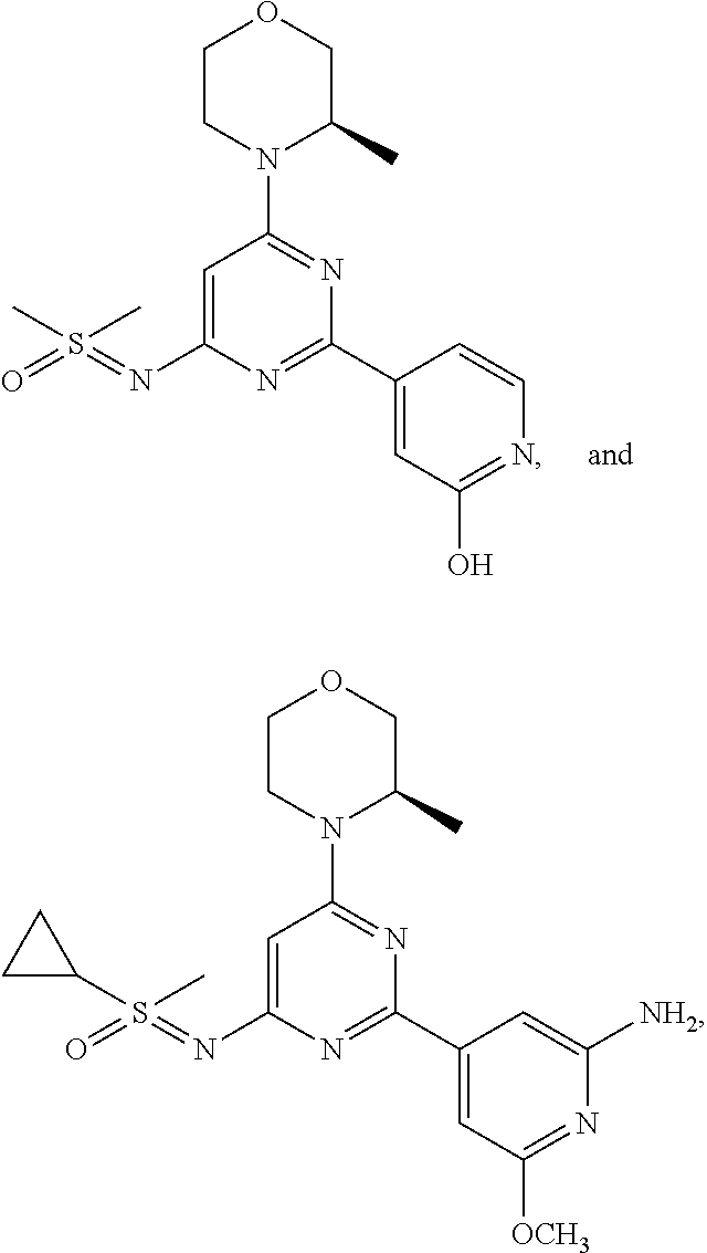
C1=C(N=S(=O)(C)C)N=C(C2=CC(O)=NC=C2)N=C1N1C(C)COCC1.C1=C(N=S(=O)(C2CC2)C)N=C(C2=CC([OCH3])=NC([NH2])=C2)N=C1N1C(C)COCC1
